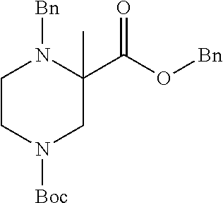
C1CN([Boc])CC(C(O[Bn])=O)(C)N1[Bn]
